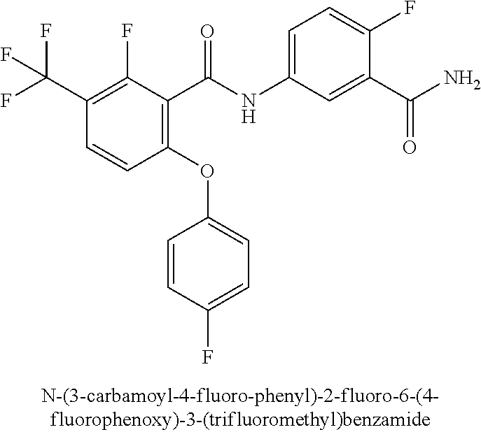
C1(OC2=CC=C(F)C=C2)=C(C(NC2=CC=C(F)C(C(N)=O)=C2)=O)C(F)=C(C(F)(F)F)C=C1
